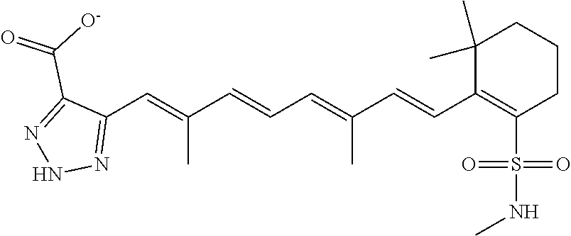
C1(C)(C)C(C=CC(=CC=CC(=CC2=NNN=C2C([O-])=O)C)C)=C(S(=O)(=O)NC)CCC1
